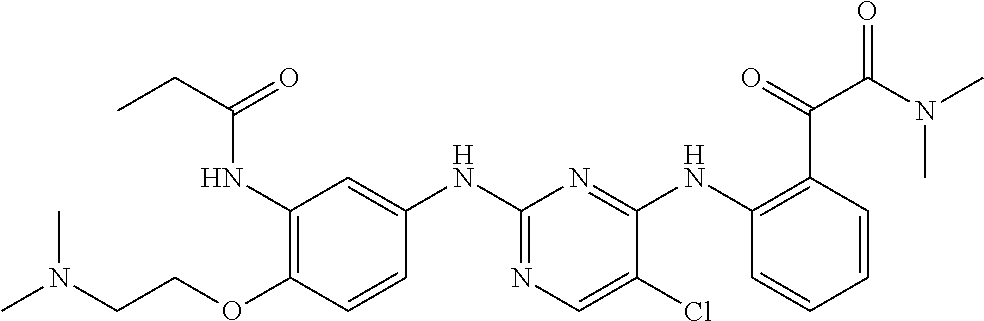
C1(NC(CC)=O)=C(OCCN(C)C)C=CC(NC2=NC=C(Cl)C(NC3=C(C(=O)C(N(C)C)=O)C=CC=C3)=N2)=C1
